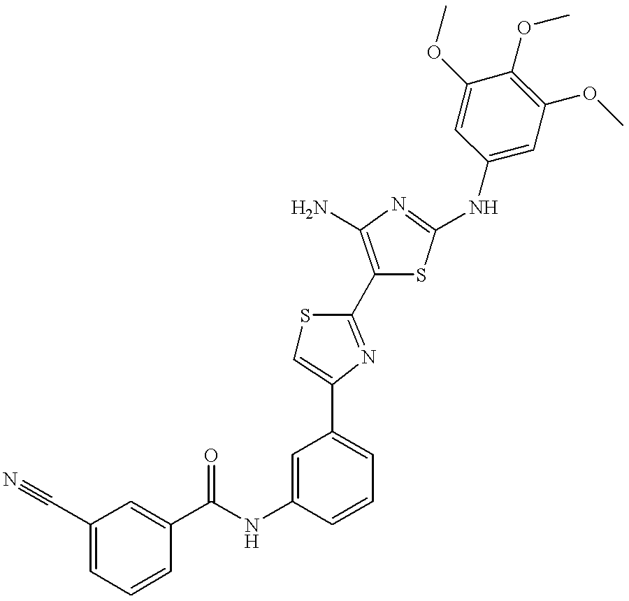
C(NC1=CC(C2=CSC(C3=C(N)N=C(NC4=CC(OC)=C(OC)C(OC)=C4)S3)=N2)=CC=C1)(=O)C1=CC(C#N)=CC=C1
